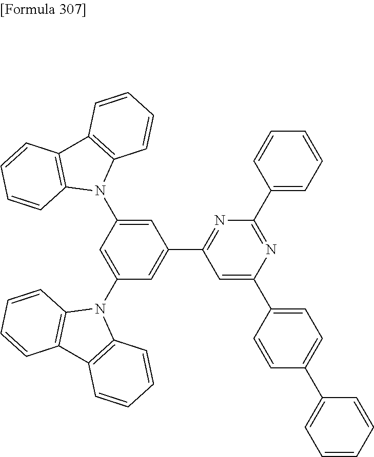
C1(N2C3=C(C4=C2C=CC=C4)C=CC=C3)=CC(N2C3=C(C4=C2C=CC=C4)C=CC=C3)=CC(C2=NC(C3=CC=CC=C3)=NC(C3=CC=C(C4=CC=CC=C4)C=C3)=C2)=C1
